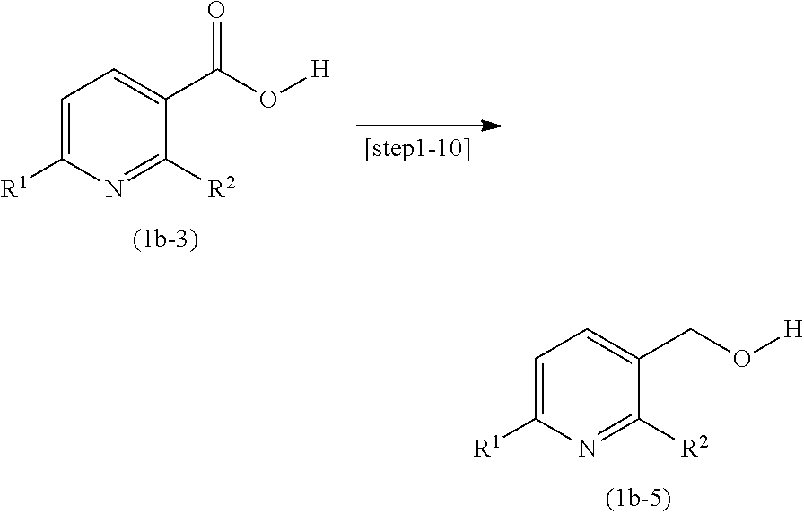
C1=C([R1])N=C([R2])C(C(O[H])=O)=C1.C1=C([R1])N=C([R2])C(CO[H])=C1
